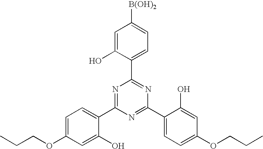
N1=C(C2=CC=C(OCCC)C=C2O)N=C(C2=CC=C(OCCC)C=C2O)N=C1C1=CC=C([B(OH)2])C=C1O
